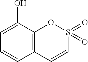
C1=CC2=C(C(O)=C1)OS(=O)(=O)C=C2
